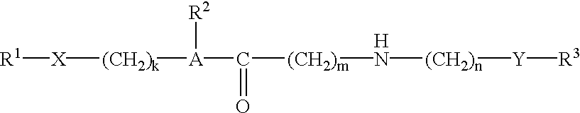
[X]([(CH2)k][A](C([(CH2)m]N[(CH2)n][Y][R3])=O)[R2])[R1].[H]
